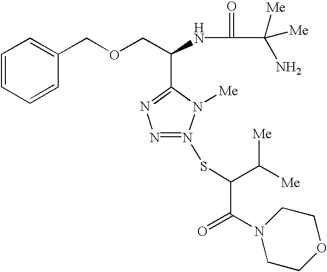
O(CC(NC(=O)C([Me])(N)[Me])C1=NN=N(SC(C(=O)N2CCOCC2)C([Me])[Me])N1[Me])CC1=CC=CC=C1
